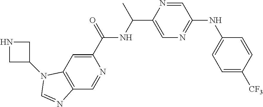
C1(C(=O)NC(C2=CN=C(NC3=CC=C([CF3])C=C3)C=N2)C)=CC2=C(C=N1)N=CN2C1CNC1
